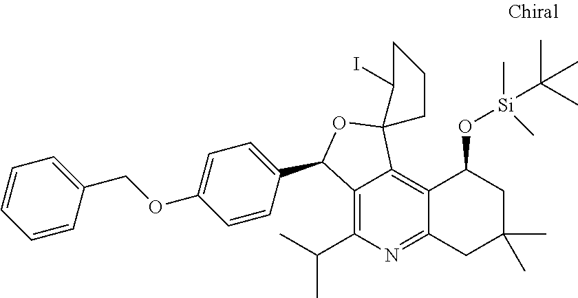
C12=C(C(C)C)N=C3C(=C1C1(OC2C2=CC=C(OCC4=CC=CC=C4)C=C2)C(I)CCC1)C(O[Si](C(C)(C)C)(C)C)CC(C)(C)C3
